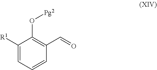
O([Pg2])C1=C(C=O)C=CC=C1[R1]
